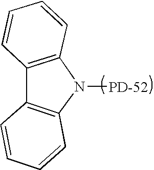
C12=C(N([PD-52])C3=C1C=CC=C3)C=CC=C2
